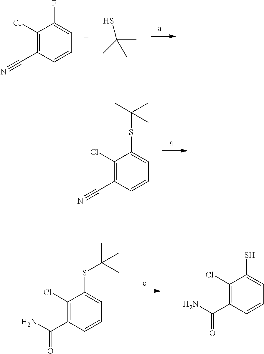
C1(Cl)=C(C#N)C=CC=C1F.C(C)(S)(C)C.C1(Cl)=C(C#N)C=CC=C1SC(C)(C)C.C1(Cl)=C(C(N)=O)C=CC=C1SC(C)(C)C.C1(Cl)=C(C(N)=O)C=CC=C1S
